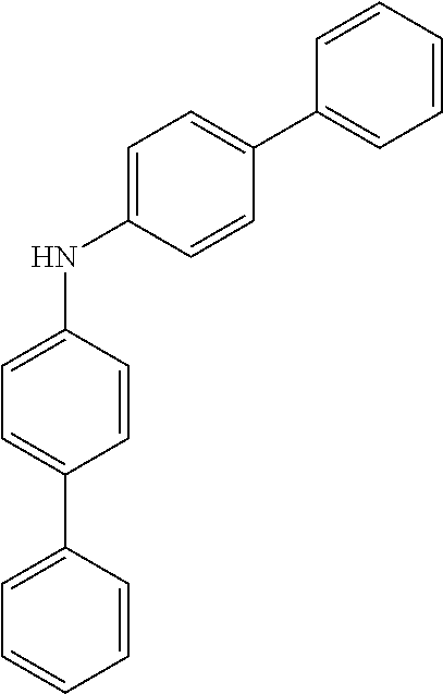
C1=CC=CC=C1C1=CC=C(NC2=CC=C(C3=CC=CC=C3)C=C2)C=C1
